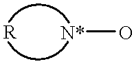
[N*]O
